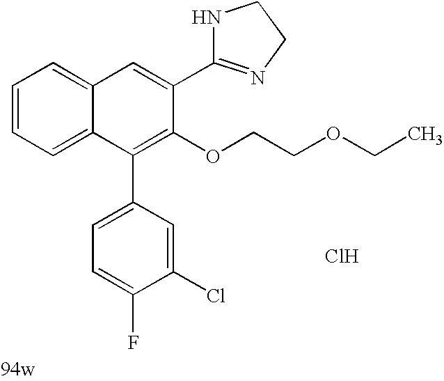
C1=C(C2=NCCN2)C(OCCOCC)=C(C2=CC=C(F)C(Cl)=C2)C2=CC=CC=C12.Cl
